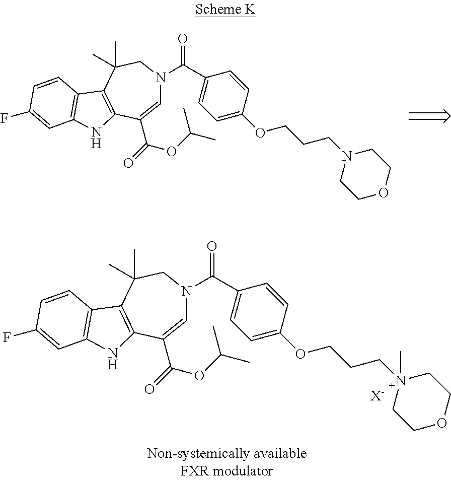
[X-].C1=C(C(=O)OC(C)C)C2=C(C(C)(C)CN1C(C1=CC=C(OCCC[N+]3(C)CCOCC3)C=C1)=O)C1=C(N2)C=C(F)C=C1.C1=C(C(=O)OC(C)C)C2=C(C(C)(C)CN1C(C1=CC=C(OCCCN3CCOCC3)C=C1)=O)C1=C(N2)C=C(F)C=C1
